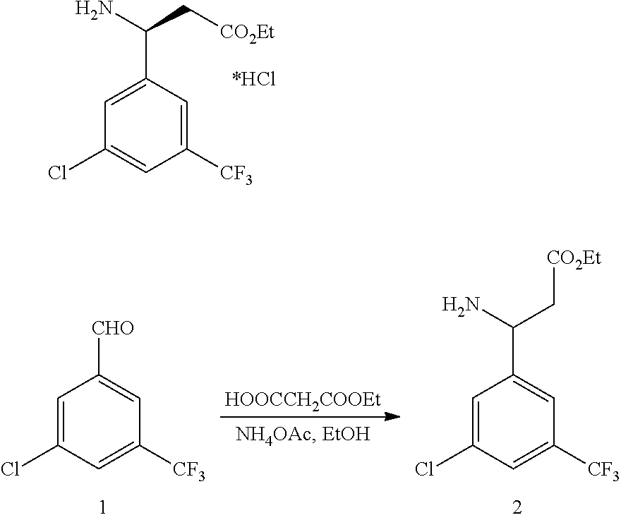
NC(C[CO2Et])C1=CC(Cl)=CC([CF3])=C1.[*HCl].C1=C(Cl)C=C([CF3])C=C1[CHO].[HOOCCH2COOEt].C1=C(Cl)C=C([CF3])C=C1C(N)C[CO2Et]
